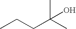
CCCC(C)(O)C
